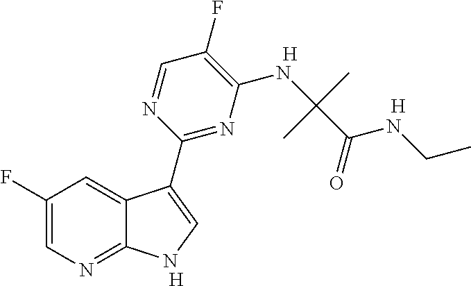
C1(F)=CN=C2C(=C1)C(C1=NC(NC(C(=O)NCC)(C)C)=C(F)C=N1)=CN2.[H].[H].[H]
